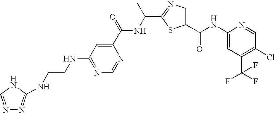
C1(C(NC2=CC(C(F)(F)F)=C(Cl)C=N2)=O)=CN=C(C(C)NC(C2=CC(NCCNC3=NN=CN3)=NC=N2)=O)S1
